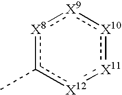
[X8]1c(C)[X12]:[X11]:[X10]:[X9]:1
